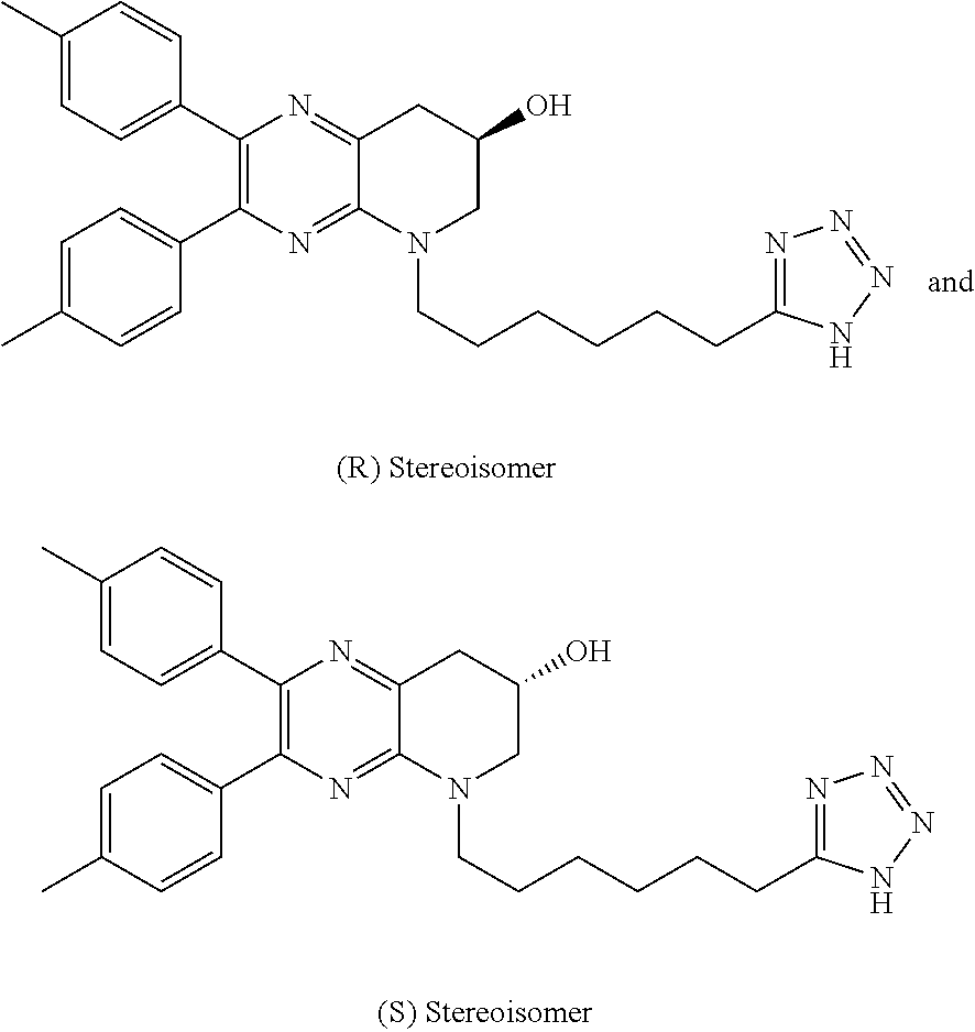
C1(C2=CC=C(C)C=C2)=C(C2=CC=C(C)C=C2)N=C2C(=N1)CC(O)CN2CCCCCCC1=NN=NN1.C1(C2=CC=C(C)C=C2)=C(C2=CC=C(C)C=C2)N=C2C(=N1)CC(O)CN2CCCCCCC1=NN=NN1
